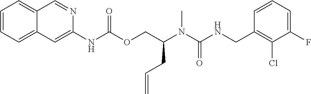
C1=CC(CNC(N(C(COC(NC2=CC3=CC=CC=C3C=N2)=O)CC=C)C)=O)=C(Cl)C(F)=C1
